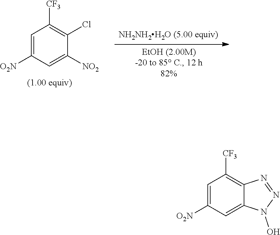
C1=C([O2N])C=C([NO2])C(Cl)=C1[CF3].C1=C([O2N])C=C2C(=C1[CF3])N=NN2O
